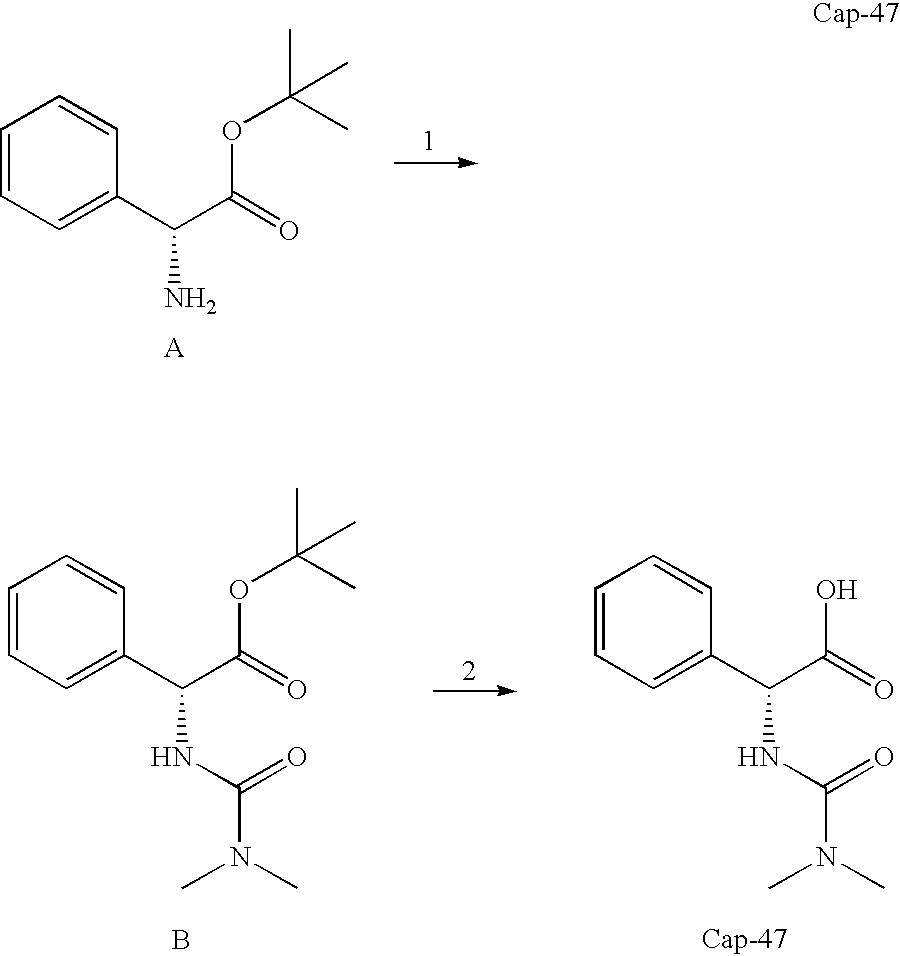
C1=CC=C(C(C(=O)OC(C)(C)C)N)C=C1.C1=CC=C(C(C(=O)OC(C)(C)C)NC(N(C)C)=O)C=C1.B.C1=CC=C(C(C(=O)O)NC(N(C)C)=O)C=C1
